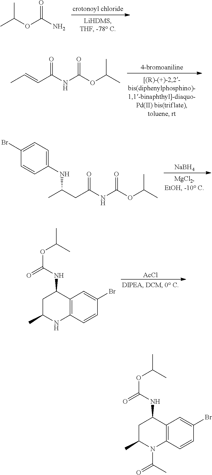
CC(OC(N)=O)C.N(C(OC(C)C)=O)C(C=CC)=O.[NaBH4].N(C(OC(C)C)=O)C(CC(C)NC1=CC=C(Br)C=C1)=O.N(C1C2=C(NC(C)C1)C=CC(Br)=C2)C(OC(C)C)=O.[AcCl].N(C1C2=C(N(C(=O)C)C(C)C1)C=CC(Br)=C2)C(OC(C)C)=O
